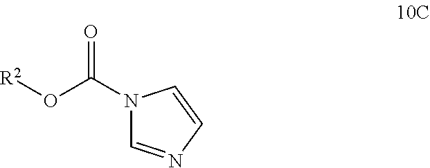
N1(C(O[R2])=O)C=NC=C1
